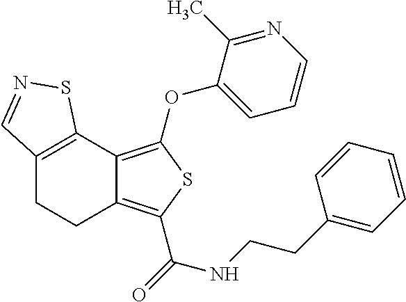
C12=C(C3=C(OC4=CC=CN=C4C)SC(C(=O)NCCC4=CC=CC=C4)=C3CC1)SN=C2
